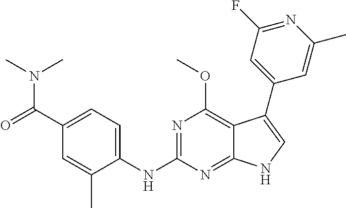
C1(C(=O)N(C)C)=CC=C(NC2=NC(OC)=C3C(=N2)NC=C3C2=CC(F)=NC(C)=C2)C(C)=C1
